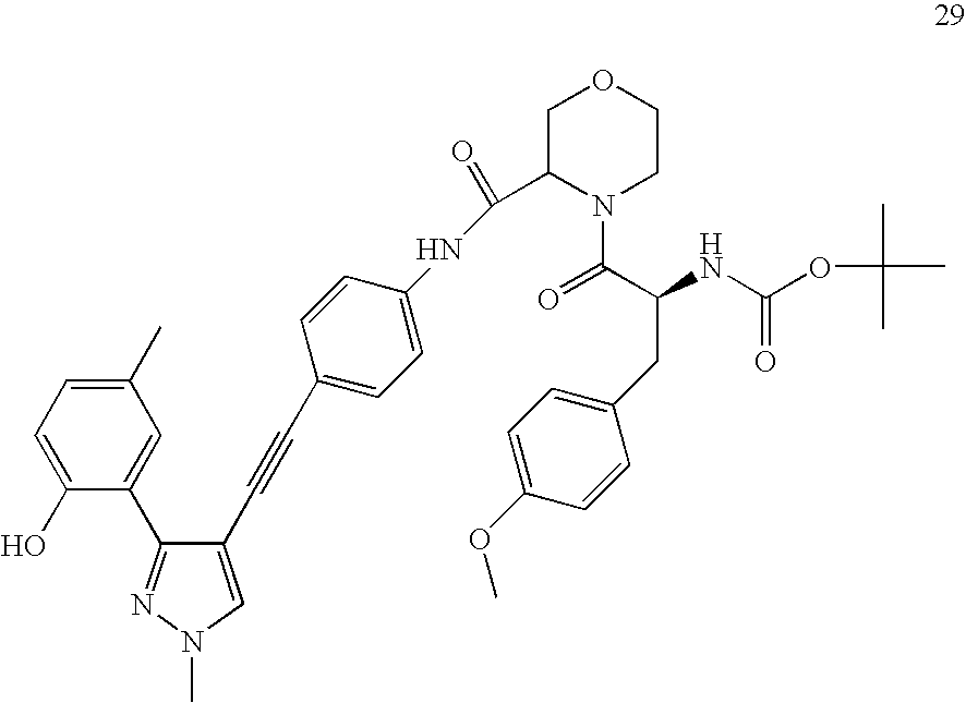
C1(C)=CC=C(O)C(C2=NN(C)C=C2C#CC2=CC=C(NC(C3N(C(C(NC(=O)OC(C)(C)C)CC4=CC=C(OC)C=C4)=O)CCOC3)=O)C=C2)=C1
